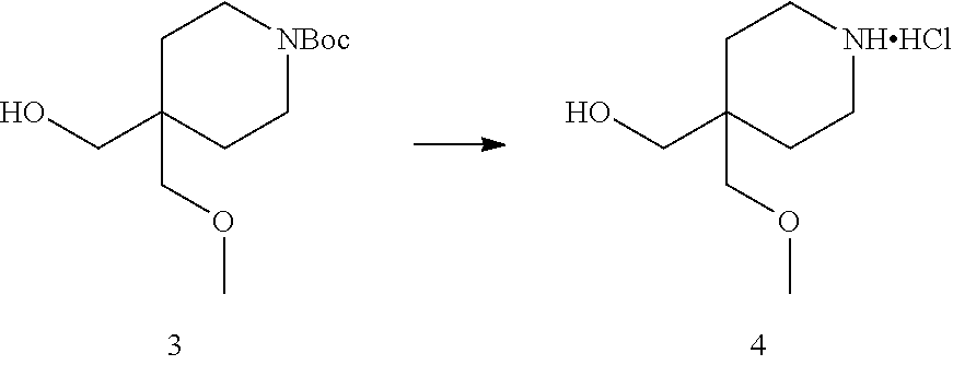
C1C(COC)(CO)CC[NBoc]C1.C1C(COC)(CO)CC[NHHCl]C1
